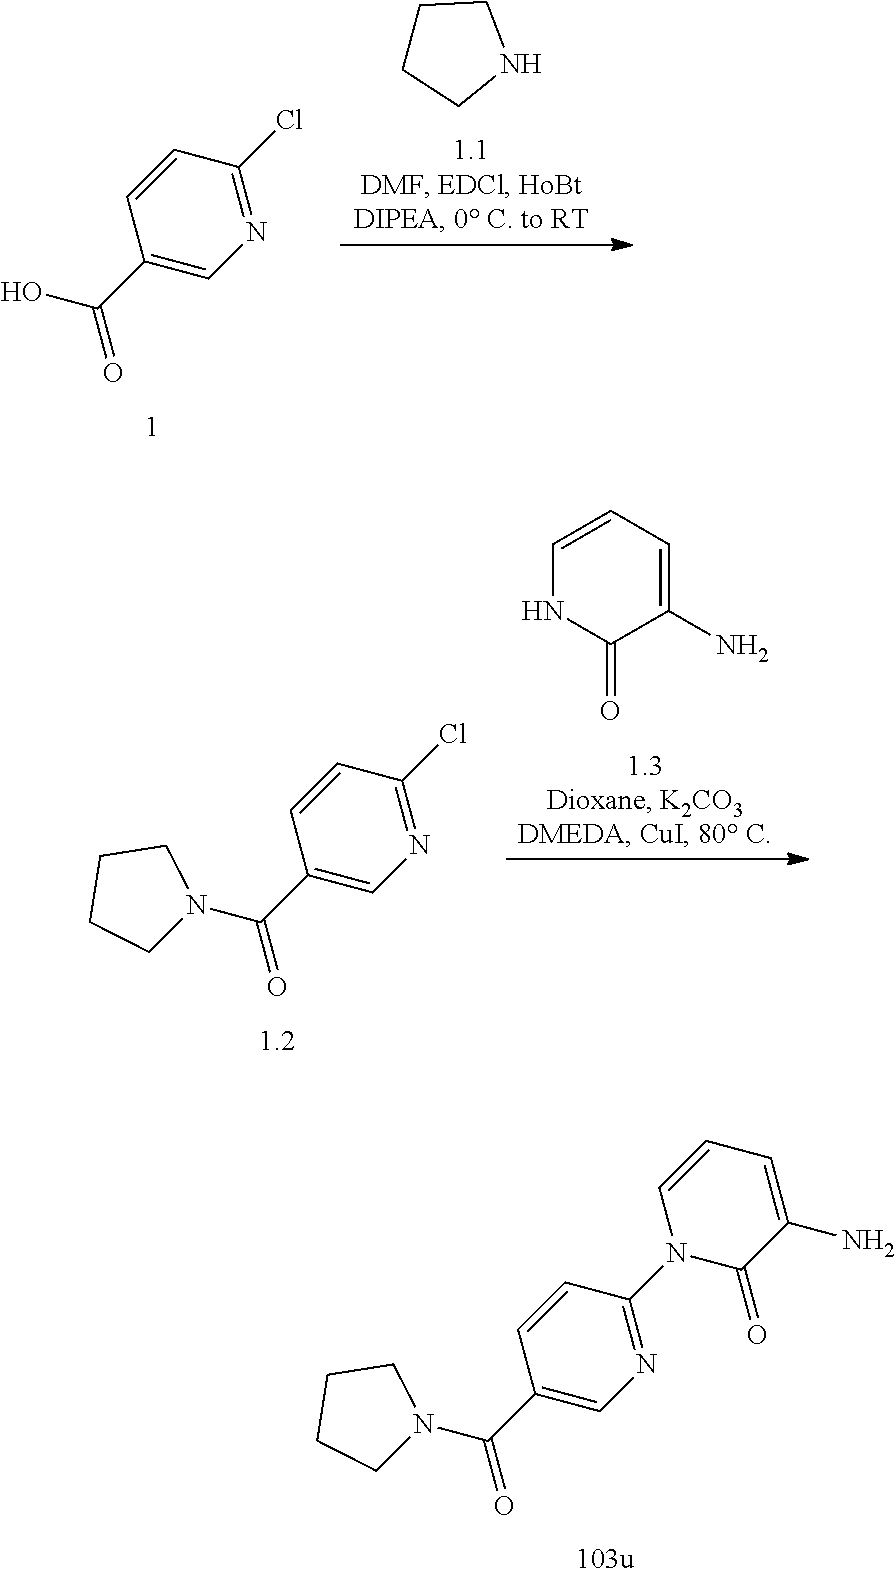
C1(C(N2CCCC2)=O)=CN=C(N2C=CC=C(N)C2=O)C=C1.C1(C(O)=O)=CN=C(Cl)C=C1.C1CCNC1.C1(C(N2CCCC2)=O)=CN=C(Cl)C=C1.C1(N)=CC=CNC1=O
